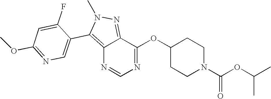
C12=C(C3=CN=C(OC)C=C3F)N(C)N=C1C(OC1CCN(C(OC(C)C)=O)CC1)=NC=N2
